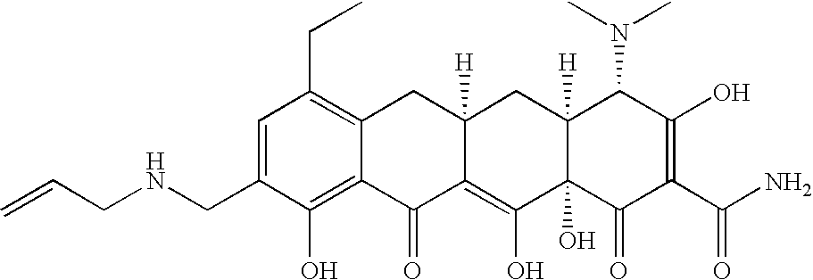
C1(CNCC=C)=CC(CC)=C2C(=C1O)C(=O)C1=C(O)C3(O)C([H])(CC1([H])C2)C(N(C)C)C(O)=C(C(N)=O)C3=O
